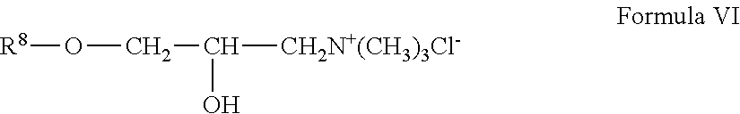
[R8]OCC(O)[CH2N+(CH3)3Cl-]
